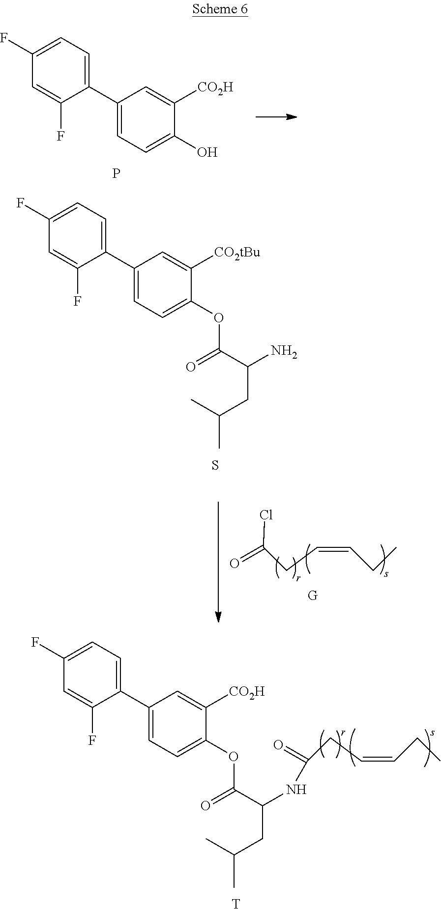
C(=CCC)CC(=O)Cl.[G].C1(C2=CC=C(F)C=C2F)=CC=C(OC(C(N)CC(C)C)=O)C([CO2tBu])=C1.S.C1(C2=CC=C(F)C=C2F)=CC=C(O)C([CO2H])=C1.P.[T].C1=C(C2=CC=C(F)C=C2F)C=C([CO2H])C(OC(C(NC(CC=CCC)=O)CC(C)C)=O)=C1
